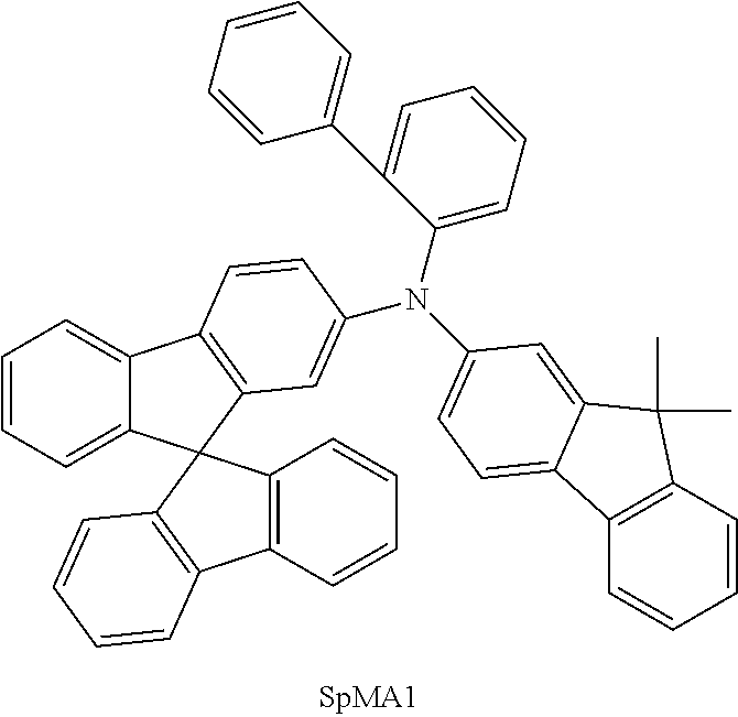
C1=CC=C2C(=C1)C1=C(C=C(N(C3=CC=C4C5=C(C=CC=C5)C(C)(C)C4=C3)C3=CC=CC=C3C3=CC=CC=C3)C=C1)C21C2=C(C3=C1C=CC=C3)C=CC=C2
